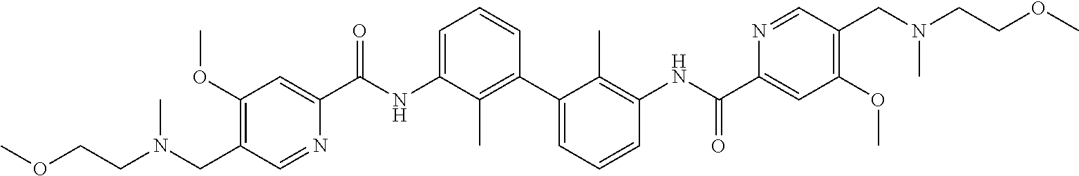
C1(OC)=C(CN(CCOC)C)C=NC(C(NC2=CC=CC(C3=CC=CC(NC(C4=CC(OC)=C(CN(C)CCOC)C=N4)=O)=C3C)=C2C)=O)=C1
